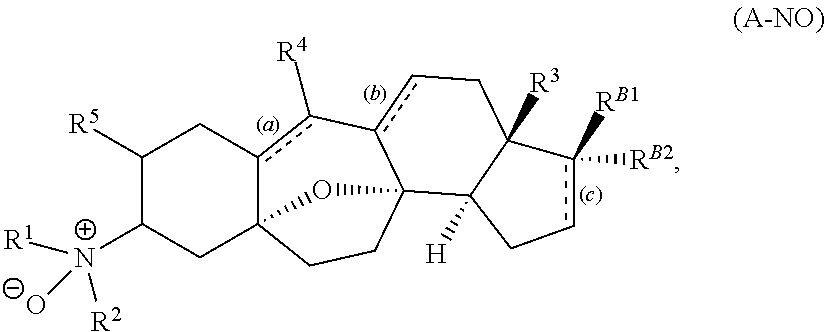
C1([R5])C([N+]([R1])([O-])[R2])CC23c(c([R4])-c4cCC5([R3])C([H])(C4(CC2)O3)Ccc5([RB2])[RB1])C1
